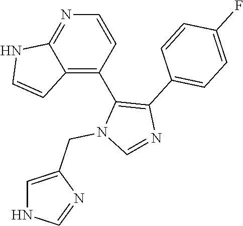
N1=C2C(=C(C3=C(C4=CC=C(F)C=C4)N=CN3CC3=CNC=N3)C=C1)C=CN2
